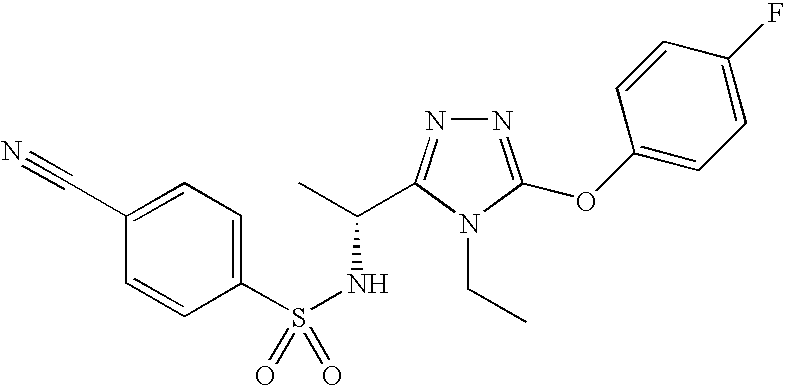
S(NC(C)C1=NN=C(OC2=CC=C(F)C=C2)N1CC)(=O)(C1=CC=C(C#N)C=C1)=O
